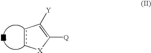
c1c[X]C([Q])=C1[Y].[A]
